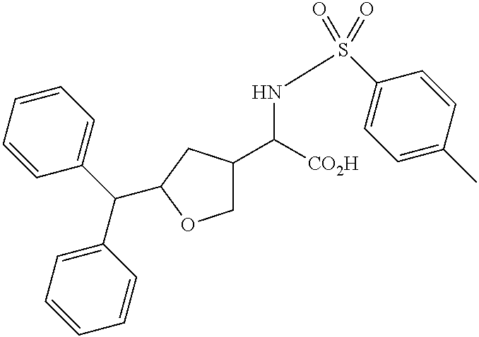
C(C1CC(C([CO2H])NS(C2=CC=C(C)C=C2)(=O)=O)CO1)(C1=CC=CC=C1)C1=CC=CC=C1
